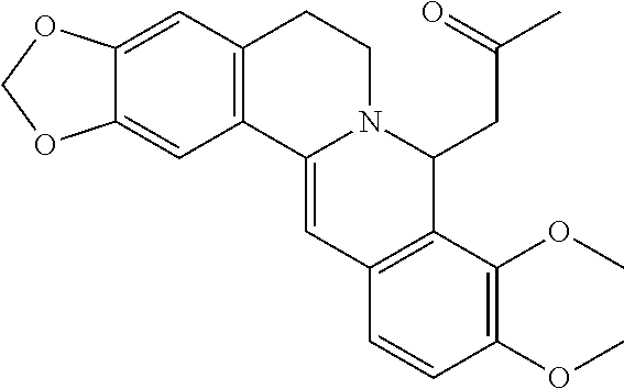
C12=CC3=C(C=C1OCO2)CCN1C3=CC2=C(C1CC(C)=O)C(OC)=C(OC)C=C2
